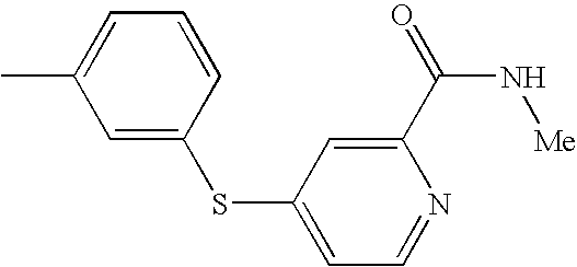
C1=C(SC2=CC=NC(C(=O)N[Me])=C2)C=CC=C1C
